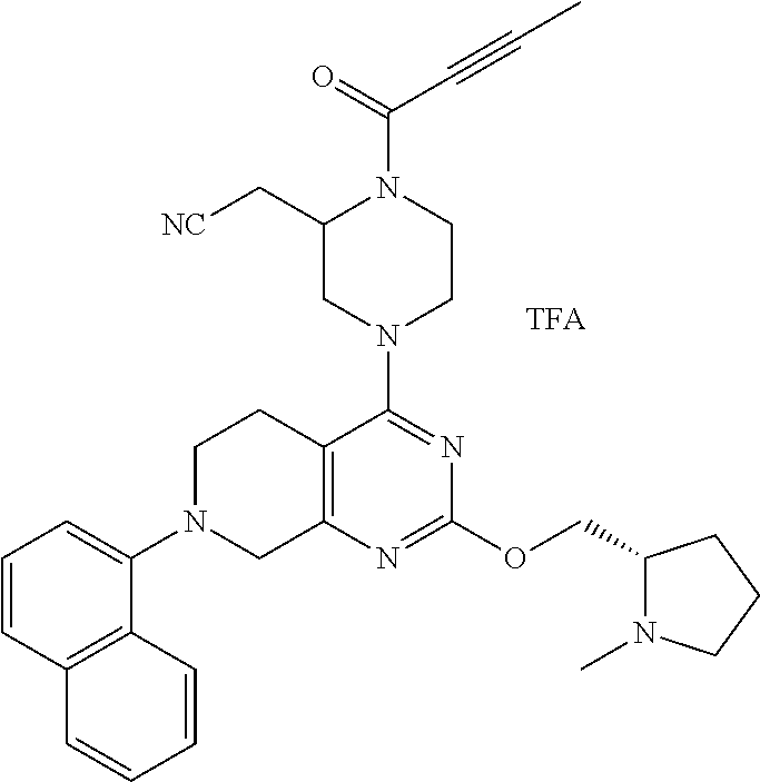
C1=CC2=C(C(N3CC4=C(CC3)C(N3CC(C[NC])N(C(=O)C#CC)CC3)=NC(OCC3N(C)CCC3)=N4)=C1)C=CC=C2
